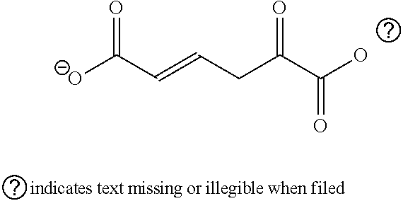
[O-]C(C=CCC(C(O)=O)=O)=O
